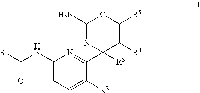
C1(NC([R1])=O)=CC=C([R2])C(C2([R3])C([R4])C([R5])OC(N)=N2)=N1
